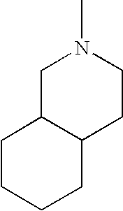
C1C2C(CCN1C)CCCC2
